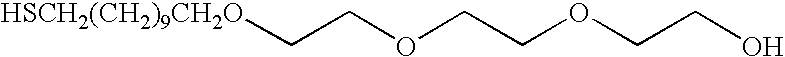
[HSCH2(CH2)9CH2O]CCOCCOCCO
